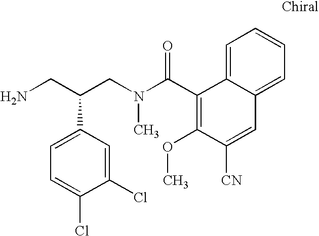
NCC(CN(C(C1=C(OC)C([CN])=CC2=CC=CC=C12)=O)C)C1=CC=C(Cl)C(Cl)=C1
